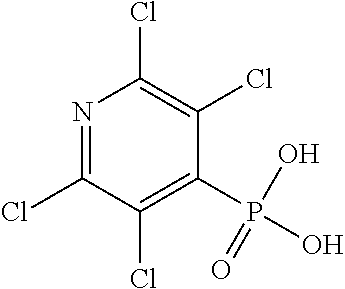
N1=C(Cl)C(Cl)=C(P(O)(O)=O)C(Cl)=C1Cl
